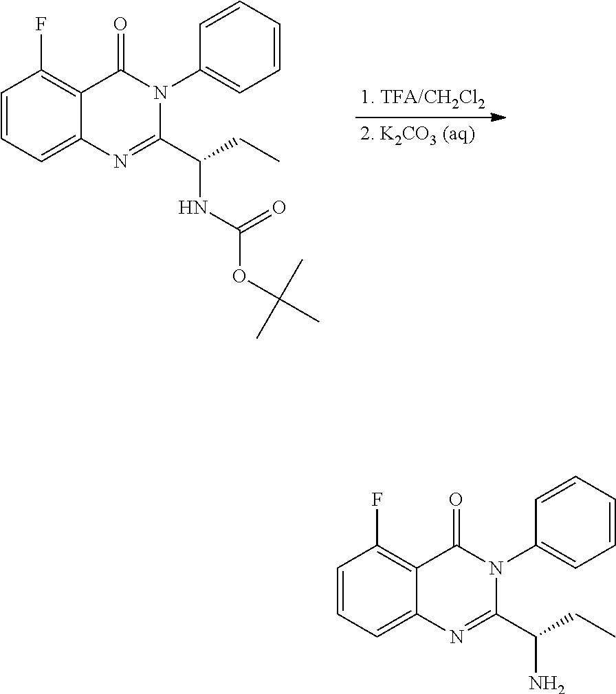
C1=CC=C2C(=C1F)C(=O)N(C1=CC=CC=C1)C(C(CC)NC(OC(C)(C)C)=O)=N2.C1=CC=C2C(=C1F)C(=O)N(C1=CC=CC=C1)C(C(CC)N)=N2
